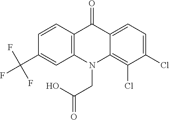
C12=C(N(CC(O)=O)C3=C(Cl)C(Cl)=CC=C3C1=O)C=C(C(F)(F)F)C=C2
